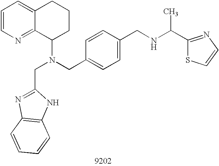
C1=CN=C2C(=C1)CCCC2N(CC1=CC=C(CNC(C)C2=NC=CS2)C=C1)CC1=NC2=C(N1)C=CC=C2
